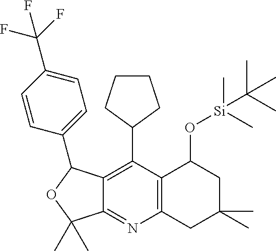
C1CCC(C2=C3C(=NC4=C2C(O[Si](C)(C(C)(C)C)C)CC(C)(C)C4)C(C)(C)OC3C2=CC=C(C(F)(F)F)C=C2)C1
